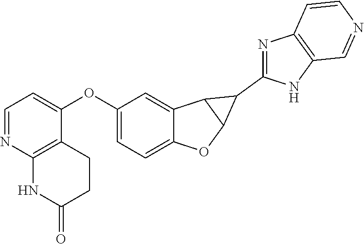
C1=NC2=C(C(OC3=CC=C4C(=C3)C3C(O4)C3C3=NC4=C(N3)C=NC=C4)=C1)CCC(=O)N2
